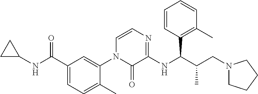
C1C(NC(C2=CC=C(C)C(N3C(=O)C(NC(C(CN4CCCC4)C)C4=C(C)C=CC=C4)=NC=C3)=C2)=O)C1
